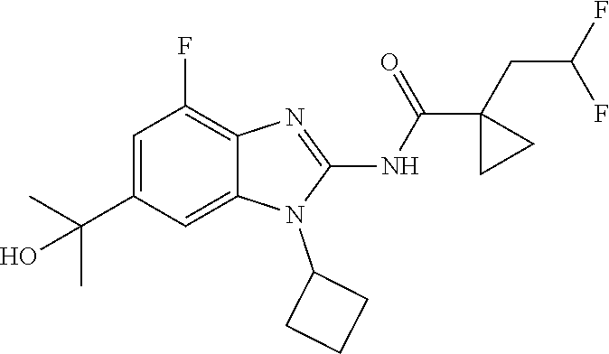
C1=C(C(C)(C)O)C=C2C(=C1F)N=C(NC(=O)C1(CC(F)F)CC1)N2C1CCC1
